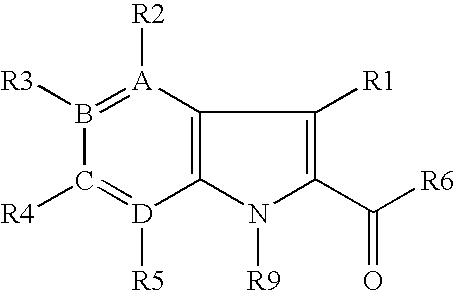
C12=C(N([R9])C(C([R6])=O)=C1[R1])[D]([R5])=C([R4])B([R3])=[A]2[R2]
